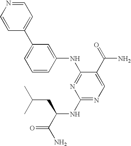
C1=NC=CC(C2=CC=CC(NC3=NC(NC(C(N)=O)CC(C)C)=NC=C3C(=O)N)=C2)=C1
